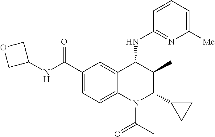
C12=CC(C(NC3COC3)=O)=CC=C1N(C(C)=O)C(C1CC1)C(C)C2NC1=NC([Me])=CC=C1
